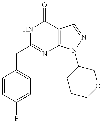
C(C1=NC2=C(C(=O)N1)C=NN2C1CCCOC1)C1=CC=C(F)C=C1
